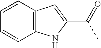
C(=O)(C)C1=CC2=C(N1)C=CC=C2
